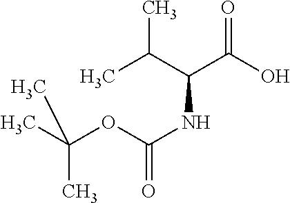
O=C(O)C(C(C)C)NC(=O)OC(C)(C)C
